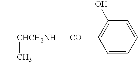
[CHCH2NH]([CO]C1=C(O)C=CC=C1)(C)C
